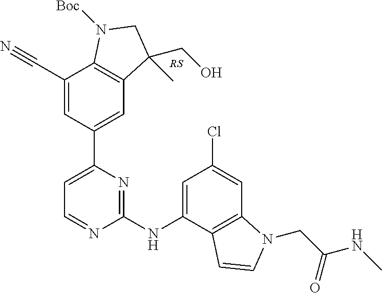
C1=C(C2=CC3=C(C(C#N)=C2)N([Boc])CC3(CO)C)N=C(NC2=CC(Cl)=CC3=C2C=CN3CC(NC)=O)N=C1
